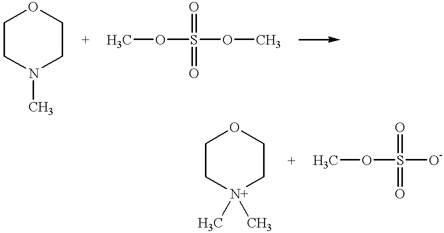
O=S(=O)([O-])OC.C1CN(C)CCO1.COS(OC)(=O)=O.C1C[N+](C)(C)CCO1
